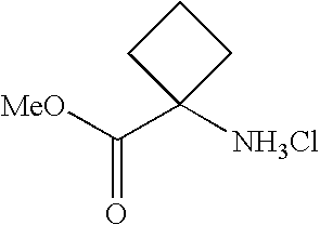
C1CC(C([MeO])=O)([NH3Cl])C1
